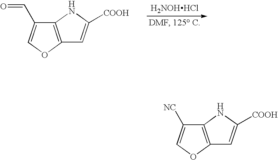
C12=C(OC=C1C=O)C=C([COOH])N2.[H2NOHHCl].C12=C(OC=C1[NC])C=C([COOH])N2
